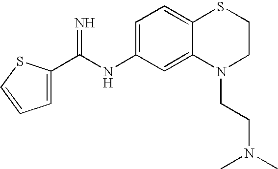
C1=C(C(NC2=CC=C3C(=C2)N(CCN(C)C)CCS3)=N)SC=C1
